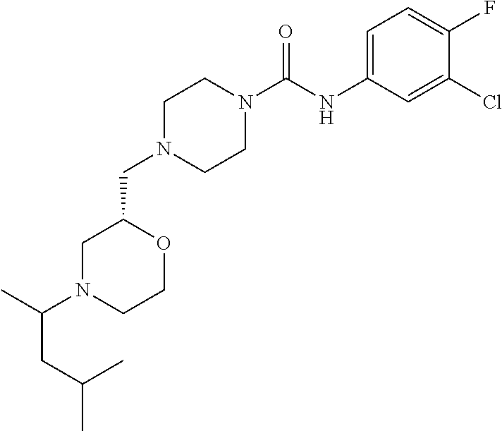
C1N(CC2OCCN(C(C)CC(C)C)C2)CCN(C(NC2=CC=C(F)C(Cl)=C2)=O)C1
